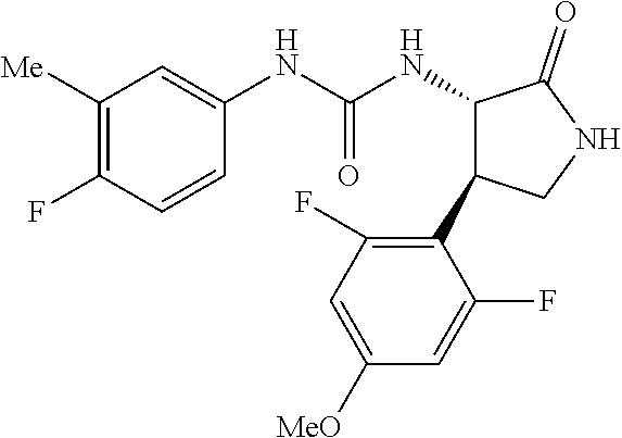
C1([Me])=C(F)C=CC(NC(NC2C(C3=C(F)C=C([MeO])C=C3F)CNC2=O)=O)=C1
